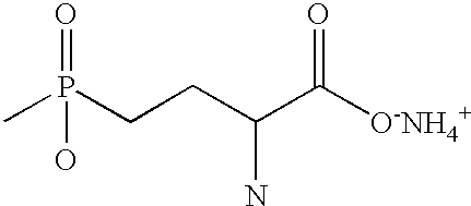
CP(CCC(C([O-NH4+])=O)N)(=O)O
